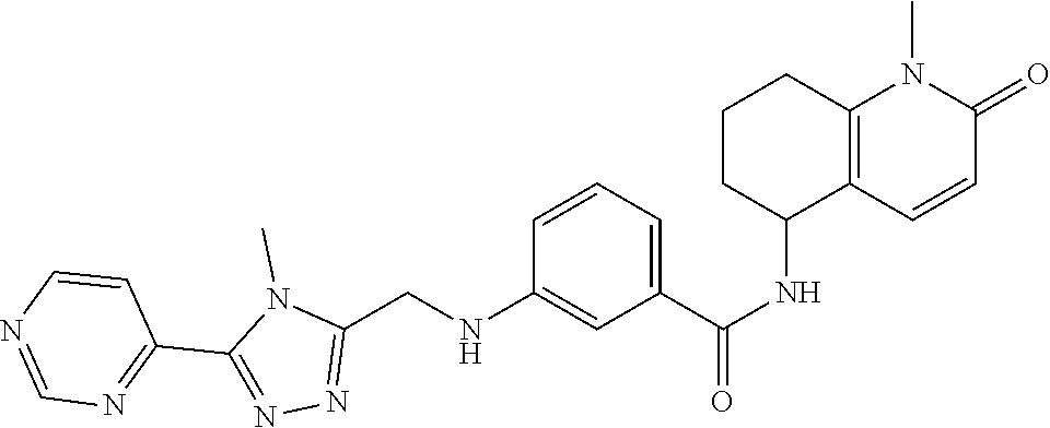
N1=CN=C(C2=NN=C(CNC3=CC(C(NC4CCCC5=C4C=CC(=O)N5C)=O)=CC=C3)N2C)C=C1
